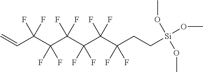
C(C(C(C(C(C(C(CC[Si](OC)(OC)OC)(F)F)(F)F)(F)F)(F)F)(F)F)(F)F)=C
